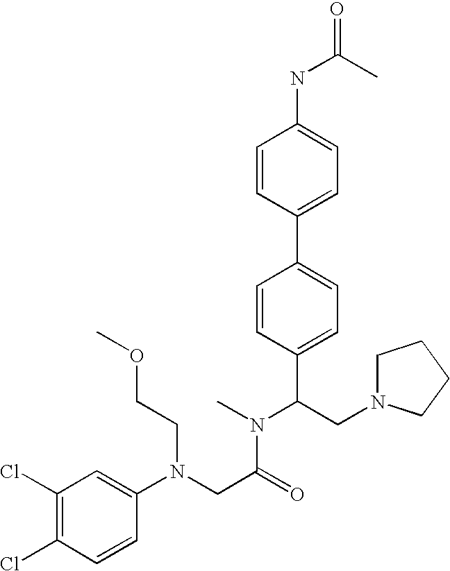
C1=CC(C2=CC=C(C(N(C)C(=O)CN(C3=CC(Cl)=C(Cl)C=C3)CCOC)CN3CCCC3)C=C2)=CC=C1NC(=O)C
